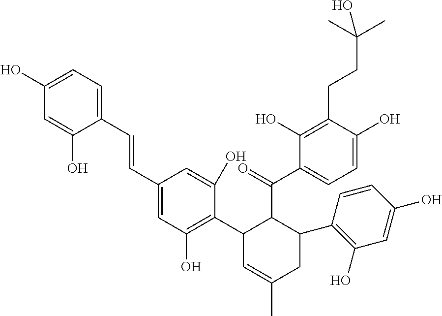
C1(O)=CC(C=CC2=CC=C(O)C=C2O)=CC(O)=C1C1C=C(C)CC(C2=C(O)C=C(O)C=C2)C1C(=O)C1=CC=C(O)C(CCC(C)(C)O)=C1O
